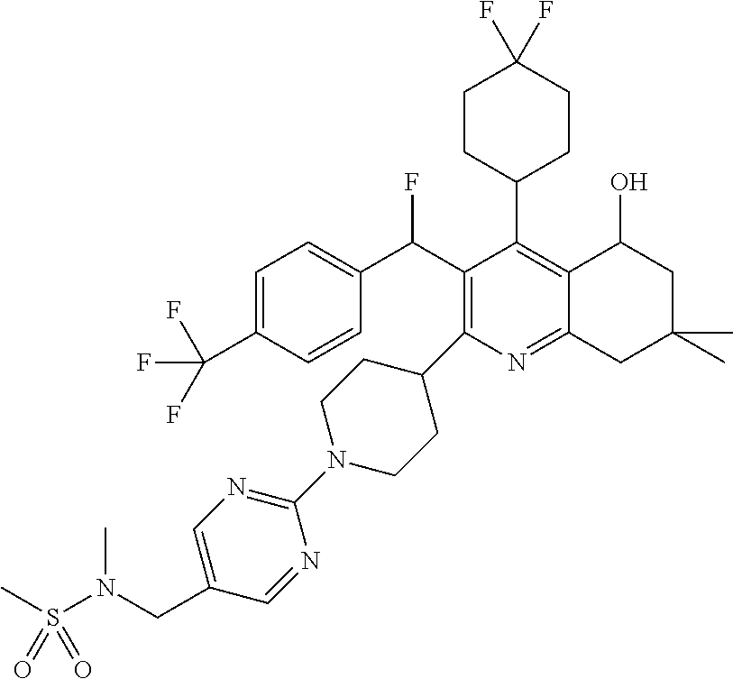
C1=C(C(F)(F)F)C=CC(C(C2=C(C3CCN(C4=NC=C(CN(S(C)(=O)=O)C)C=N4)CC3)N=C3C(=C2C2CCC(F)(F)CC2)C(O)CC(C)(C)C3)F)=C1
